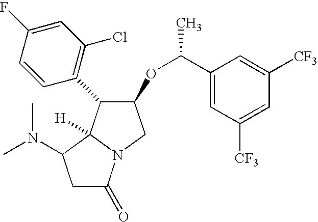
C1C(=O)N2C([H])(C1N(C)C)C(C1=C(Cl)C=C(F)C=C1)C(OC(C1=CC([CF3])=CC([CF3])=C1)C)C2
